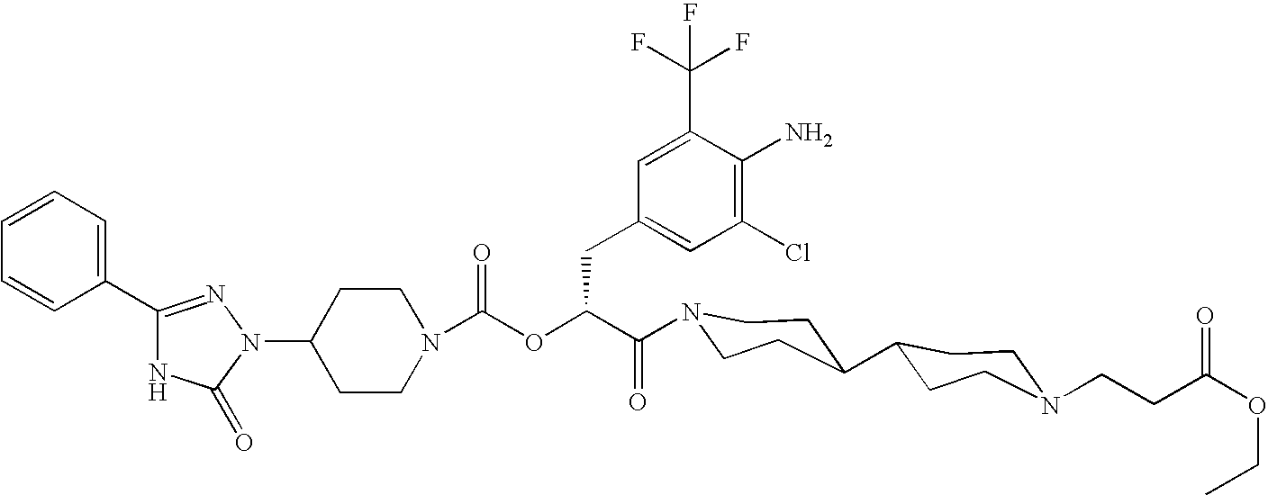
N1(C2CCN(C(OC(C(=O)N3CCC(C4CCN(CCC(OCC)=O)CC4)CC3)CC3=CC(Cl)=C(N)C(C(F)(F)F)=C3)=O)CC2)N=C(C2=CC=CC=C2)NC1=O
